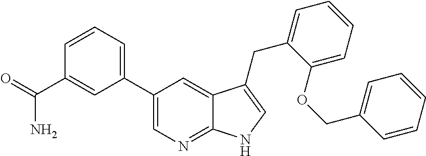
O=C(C1=CC(C2=CN=C3C(=C2)C(CC2=CC=CC=C2OCC2=CC=CC=C2)=CN3)=CC=C1)N
